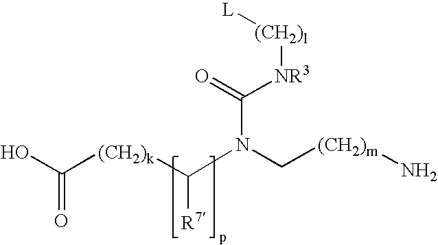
OC([(CH2)k]C(N(C[(CH2)m]N)C([NR3][(CH2)l][L])=O)[R7])=O
